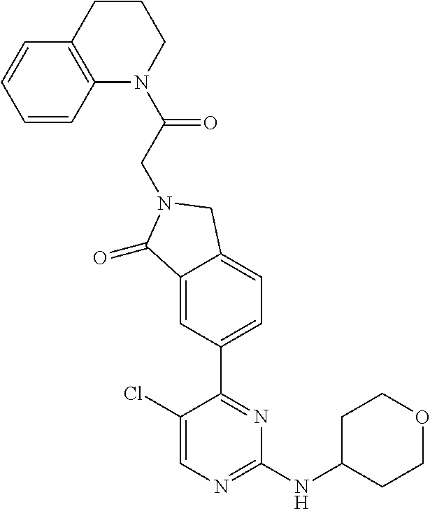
C1CC(NC2=NC=C(Cl)C(C3=CC=C4C(=C3)C(=O)N(CC(=O)N3CCCC5=C3C=CC=C5)C4)=N2)CCO1
